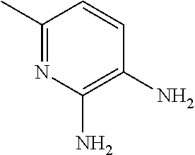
C1(C)=NC(N)=C(N)C=C1
